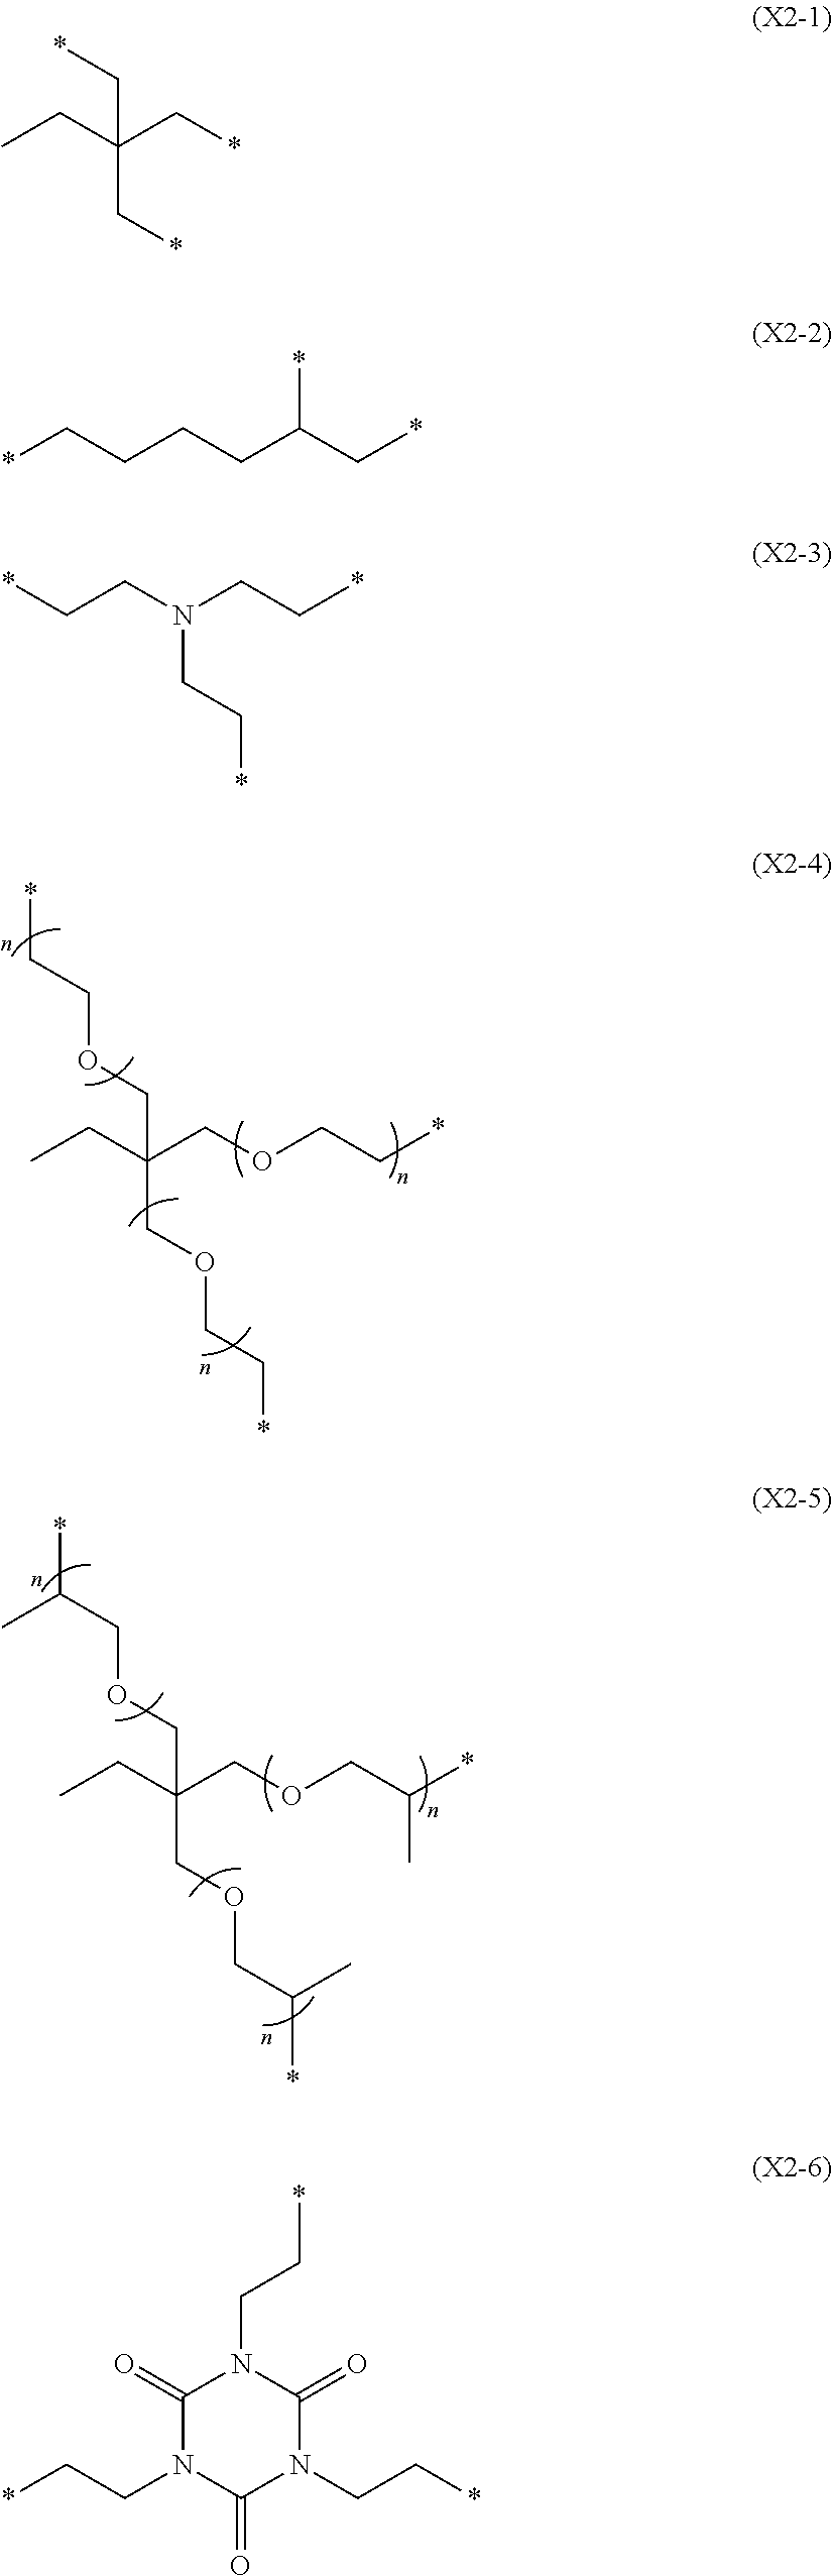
C(COCC(COCC*)(COCC*)CC)*.C(COCC(COCC(*)C)(COCC(*)C)CC)(*)C.CCC(C*)(C*)C*.*CCCCC(C*)*.*CCN(CC*)CC*.C1(=O)N(CC*)C(=O)N(CC*)C(=O)N1CC*
